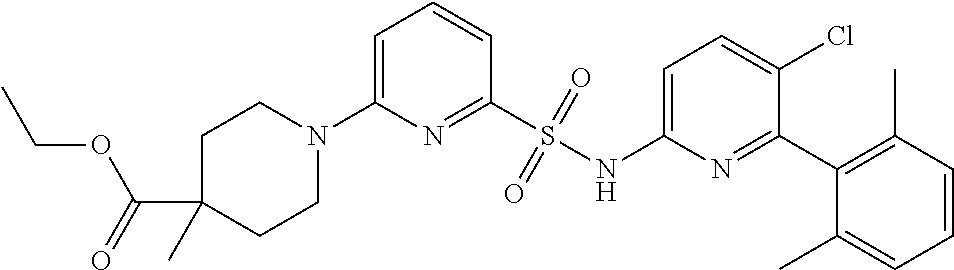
C1=C(N2CCC(C(=O)OCC)(C)CC2)N=C(S(NC2=CC=C(Cl)C(C3=C(C)C=CC=C3C)=N2)(=O)=O)C=C1
